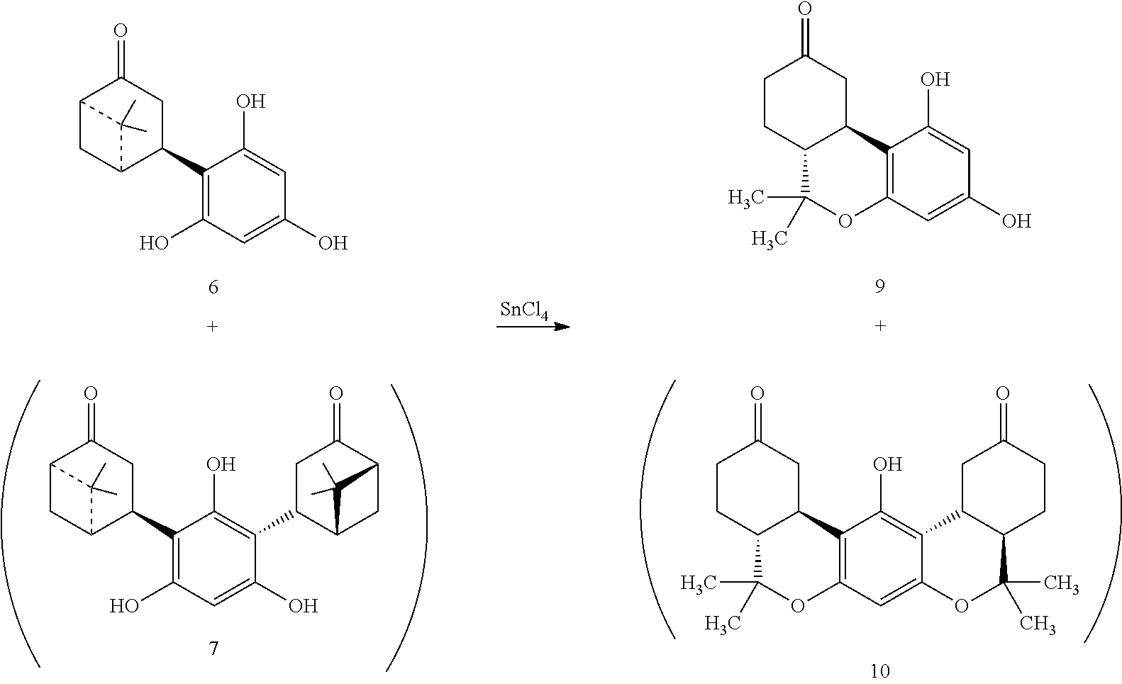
C12CC(C(C3=C(O)C=C(O)C=C3O)CC1=O)C2(C)C.C1CC2C(CC1=O)C1=C(C=C(O)C=C1O)OC2(C)C.[SnCl4].C12CC(C(C3=C(O)C=C(O)C(C4C5CC(C(=O)C4)C5(C)C)=C3O)CC1=O)C2(C)C.C1CC2C(CC1=O)C1=C(C=C3C(=C1O)C1C(CCC(=O)C1)C(C)(C)O3)OC2(C)C
